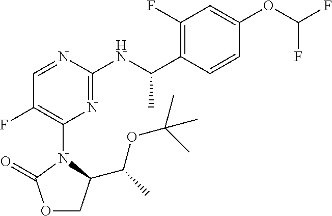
O1CC(C(C)OC(C)(C)C)N(C2=C(F)C=NC(NC(C3=C(F)C=C(OC(F)F)C=C3)C)=N2)C1=O
